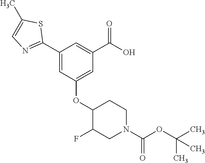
C1(C2=NC=C(C)S2)=CC(OC2C(F)CN(C(OC(C)(C)C)=O)CC2)=CC(C(O)=O)=C1
